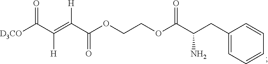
[D3CO]C(C(=C(C(OCCOC(C(CC1=CC=CC=C1)N)=O)=O)[H])[H])=O
